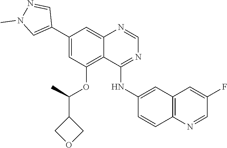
C1=NC2=CC(C3=CN(C)N=C3)=CC(OC(C)C3COC3)=C2C(NC2=CC3=C(N=CC(F)=C3)C=C2)=N1
